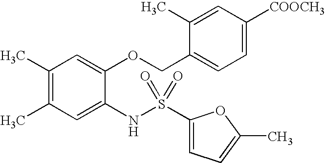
C1(C)=C(C)C=C(NS(C2=CC=C(C)O2)(=O)=O)C(OCC2=CC=C([COOCH3])C=C2C)=C1
